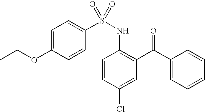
O(C1=CC=C(S(NC2=C(C(C3=CC=CC=C3)=O)C=C(Cl)C=C2)(=O)=O)C=C1)CC
